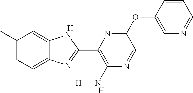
[H].C1(C)=CC=C2C(=C1)NC(C1=C(N[H])N=CC(OC3=CN=CC=C3)=N1)=N2.[H]
